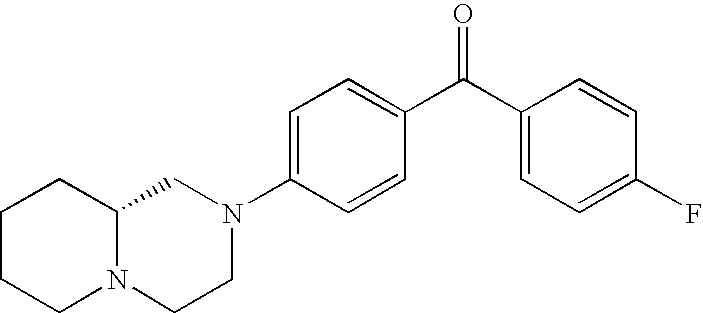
C12N(CCN(C3=CC=C(C(C4=CC=C(F)C=C4)=O)C=C3)C1)CCCC2
